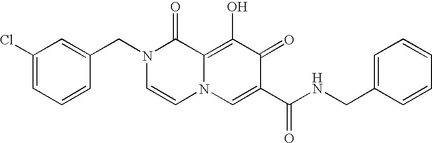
C1=C(CN2C=CN3C(=C(O)C(=O)C(C(NCC4=CC=CC=C4)=O)=C3)C2=O)C=CC=C1Cl
